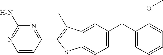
C1=CC(C2=C(C)C3=CC(CC4=CC=CC=C4OC)=CC=C3S2)=NC(N)=N1
